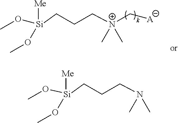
C(CC[Si]([Me])(OC)OC)[N+](C)(C)C[A].C(CC[Si](OC)(OC)[Me])N(C)C
